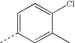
C1=C(C)C=C(C)C(Cl)=C1
